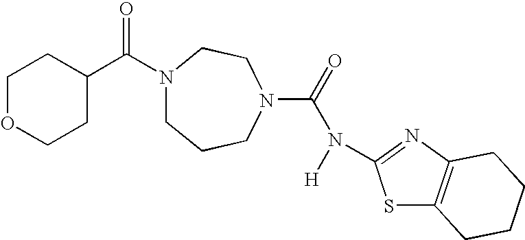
N1(C(C2CCOCC2)=O)CCCN(C(=O)N([H])C2=NC3=C(S2)CCCC3)CC1
